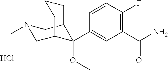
C1(C(N)=O)=C(F)C=CC(C2(OC)C3CN(C)CC2CCC3)=C1.Cl
